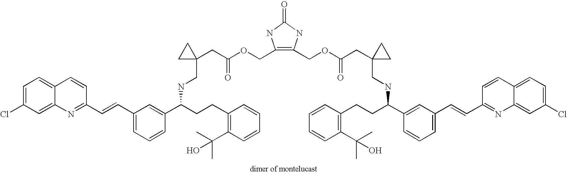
C1=C(Cl)C=C2C(=C1)C=CC(C=CC1=CC=CC(C(CCC3=C(C(C)(C)O)C=CC=C3)NCC3(CC(OCC4=C(COC(CC5(CNC(C6=CC(C=CC7=NC8=CC(Cl)=CC=C8C=C7)=CC=C6)CCC6=C(C(C)(C)O)C=CC=C6)CC5)=O)NC(=O)N4)=O)CC3)=C1)=N2
